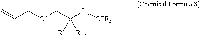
C=CCOCC([L2][OPF2])([R11])[R12]
